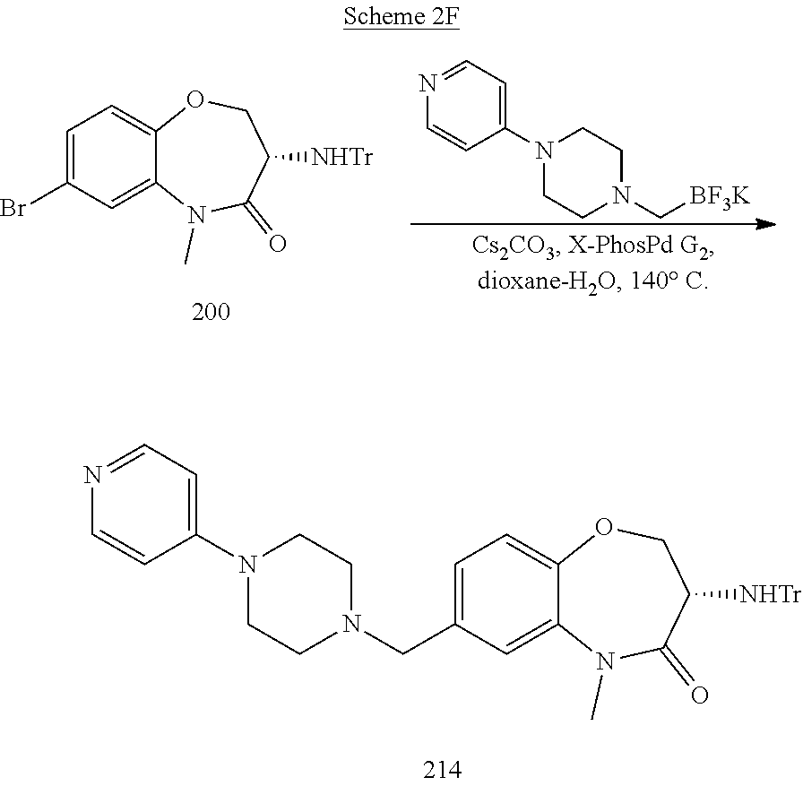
C1=C(Br)C=C2C(=C1)OCC([NHTr])C(=O)N2C.N1=CC=C(N2CCN(C[BF3K])CC2)C=C1.C1=C(CN2CCN(C3=CC=NC=C3)CC2)C=C2C(=C1)OCC([NHTr])C(=O)N2C
